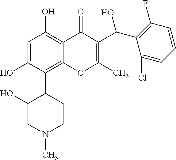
C1=C(O)C(C2C(O)CN(C)CC2)=C2C(=C1O)C(=O)C(C(C1=C(F)C=CC=C1Cl)O)=C(C)O2
